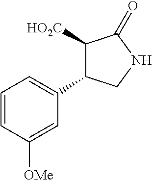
C1([HO2C])C(C2=CC=CC([OMe])=C2)CNC1=O
